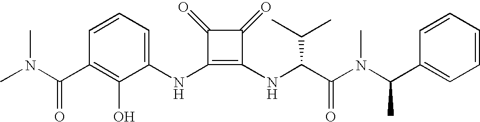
CN(C(C1=C(O)C(NC2=C(NC(C(N(C(C)C3=CC=CC=C3)C)=O)C(C)C)C(=O)C2=O)=CC=C1)=O)C
